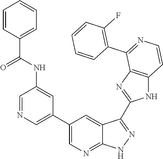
C1=NC=C(C2=CN=C3C(=C2)C(C2=NC4=C(N2)C=CN=C4C2=C(F)C=CC=C2)=NN3)C=C1NC(C1=CC=CC=C1)=O
